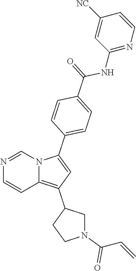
N1=CN2C(=C(C3CCN(C(C=C)=O)C3)C=C2C2=CC=C(C(=O)NC3=NC=CC([NC])=C3)C=C2)C=C1
